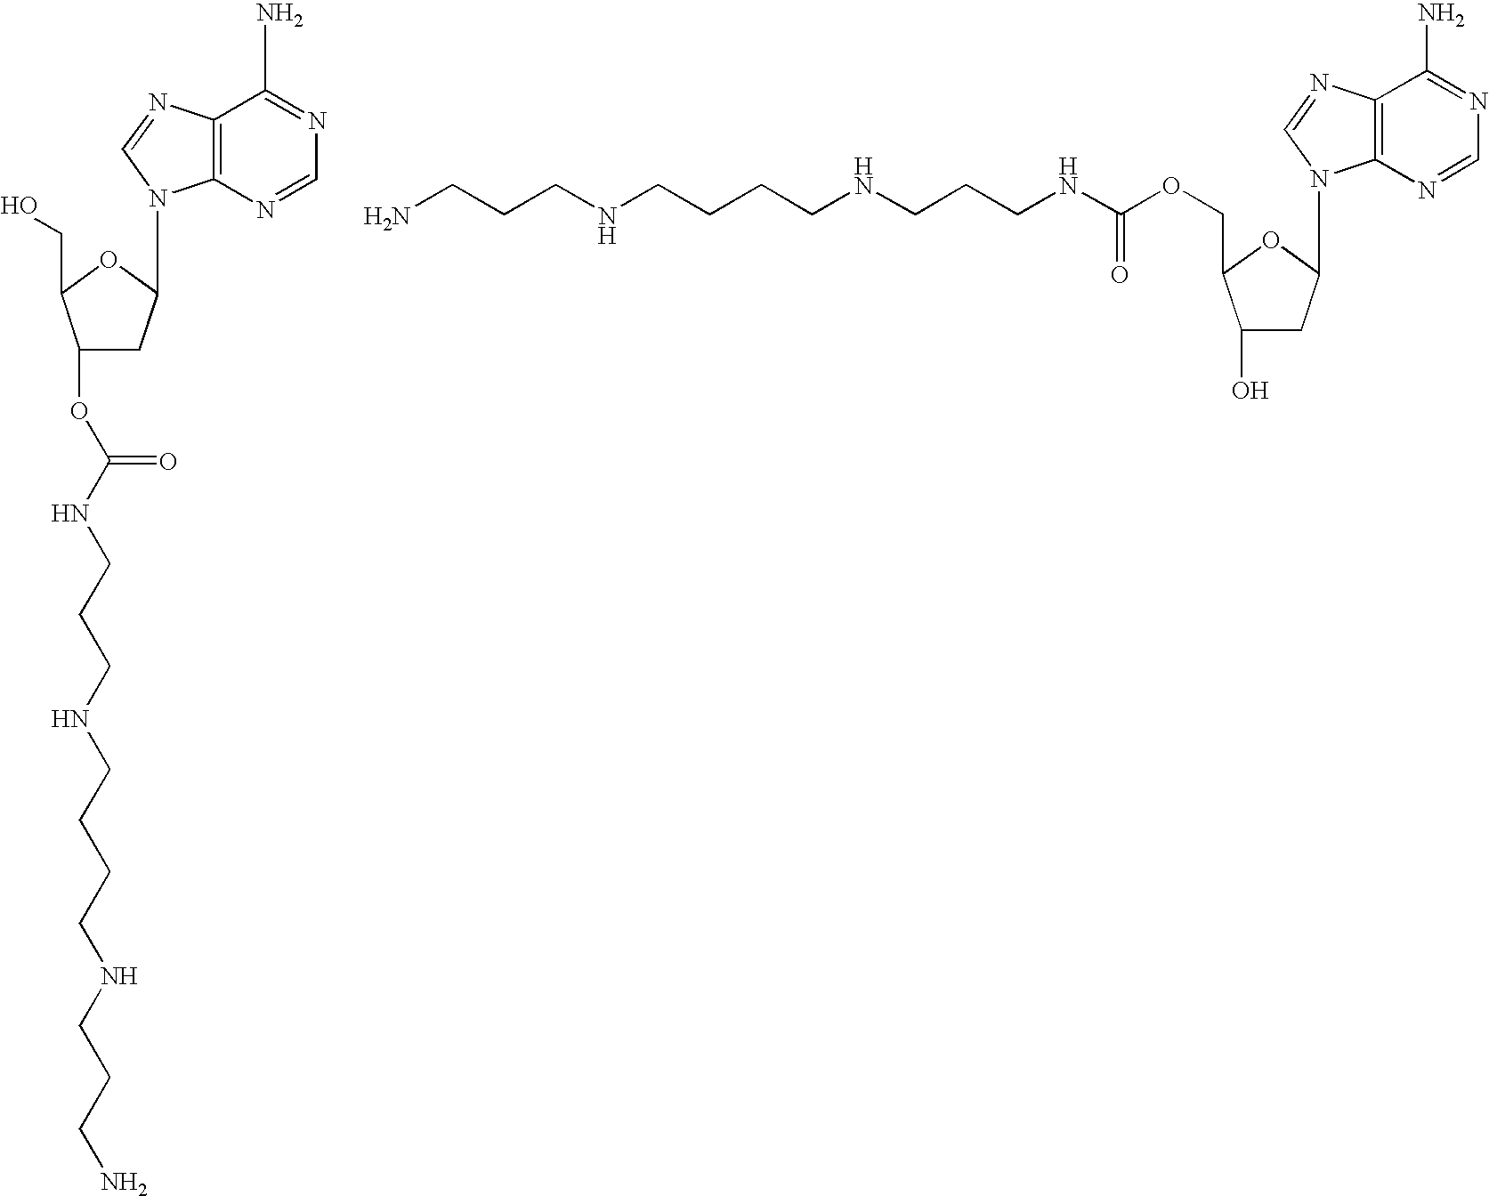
OCC1C(OC(NCCCNCCCCNCCCN)=O)CC(N2C3=C(C(N)=NC=N3)N=C2)O1.NCCCNCCCCNCCCNC(OCC1C(O)CC(N2C3=C(C(N)=NC=N3)N=C2)O1)=O
